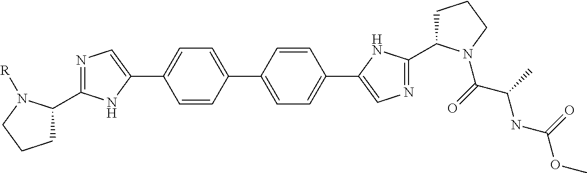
C1C(C2=NC=C(C3=CC=C(C4=CC=C(C5=CN=C(C6CCCN6C(C(NC(OC)=O)C)=O)N5)C=C4)C=C3)N2)N([R])CC1
